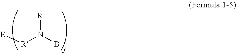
[E][R]N(B)[R]
